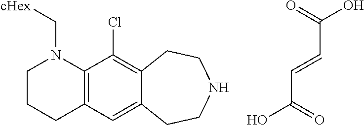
C1CCC2=C(N1C[cHex])C(Cl)=C1C(=C2)CCNCC1.O=C(O)C=CC(O)=O
